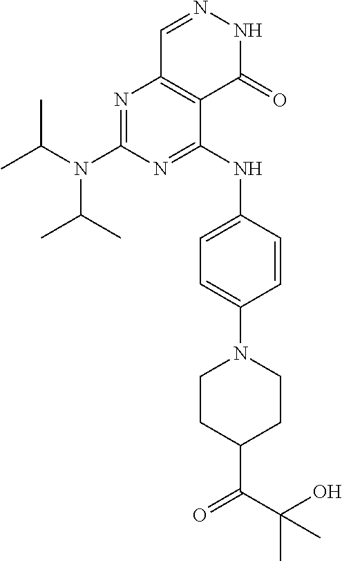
N1=C(N(C(C)C)C(C)C)N=C(NC2=CC=C(N3CCC(C(C(O)(C)C)=O)CC3)C=C2)C2=C1C=NNC2=O
